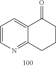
C1=CN=C2C(=C1)C(=O)CCC2
